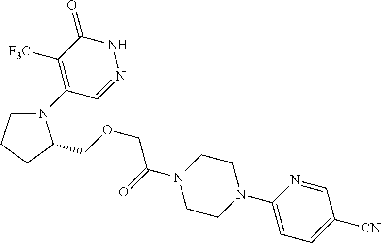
C1([F3C])=C(N2CCCC2COCC(N2CCN(C3=CC=C([CN])C=N3)CC2)=O)C=NNC1=O
